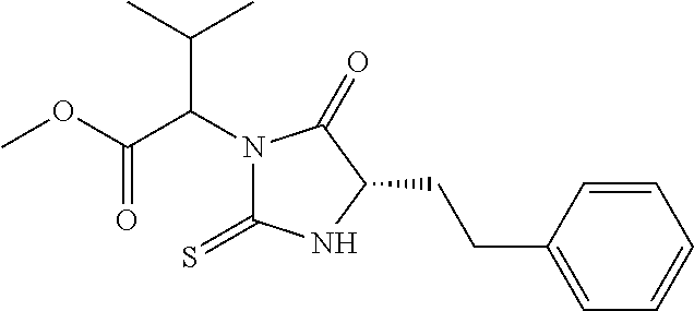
N1(C(C(OC)=O)C(C)C)C(=S)NC(CCC2=CC=CC=C2)C1=O
